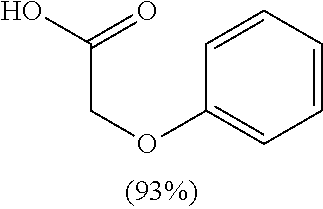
C1=CC=CC=C1OCC(=O)O
